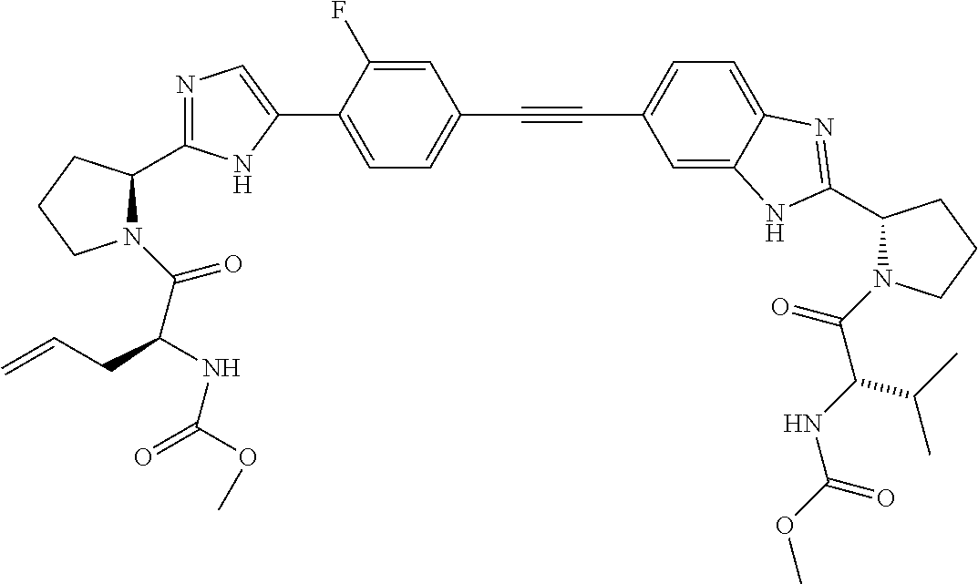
C1=C(C2=CN=C(C3N(C(C(CC=C)NC(=O)OC)=O)CCC3)N2)C(F)=CC(C#CC2=CC=C3C(=C2)NC(C2N(C(=O)C(NC(OC)=O)C(C)C)CCC2)=N3)=C1
